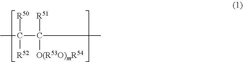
CC([R50])(C(C)([R51])[O(R53O)mR54])[R52]
